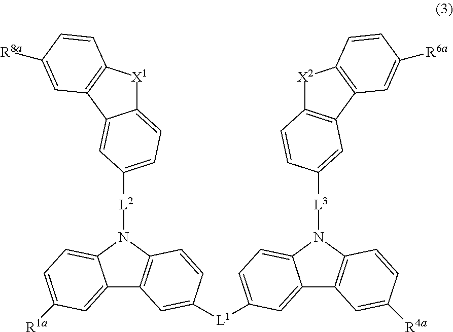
C12=CC([R1a])=CC=C1N([L2]C1=CC=C3[X1]C4=C(C3=C1)C=C([R8a])C=C4)C1=C2C=C([L1]C2=CC=C3C(=C2)C2=C(N3[L3]C3=CC4=C([X2]C5=C4C=C([R6a])C=C5)C=C3)C=CC([R4a])=C2)C=C1
